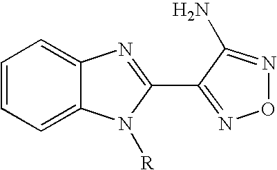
C1=CC=C2C(=C1)N=C(C1=NON=C1N)N2[R]
